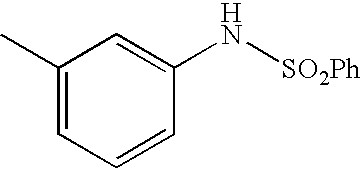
C1(C)=CC=CC(N[SO2Ph])=C1
